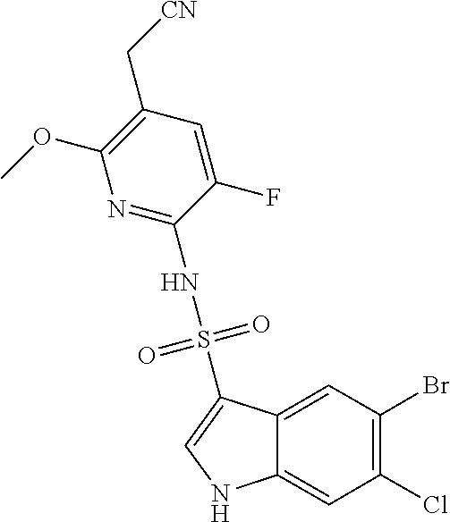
FC1=CC(C[CN])=C(OC)N=C1NS(C1=CNC2=CC(Cl)=C(Br)C=C12)(=O)=O
